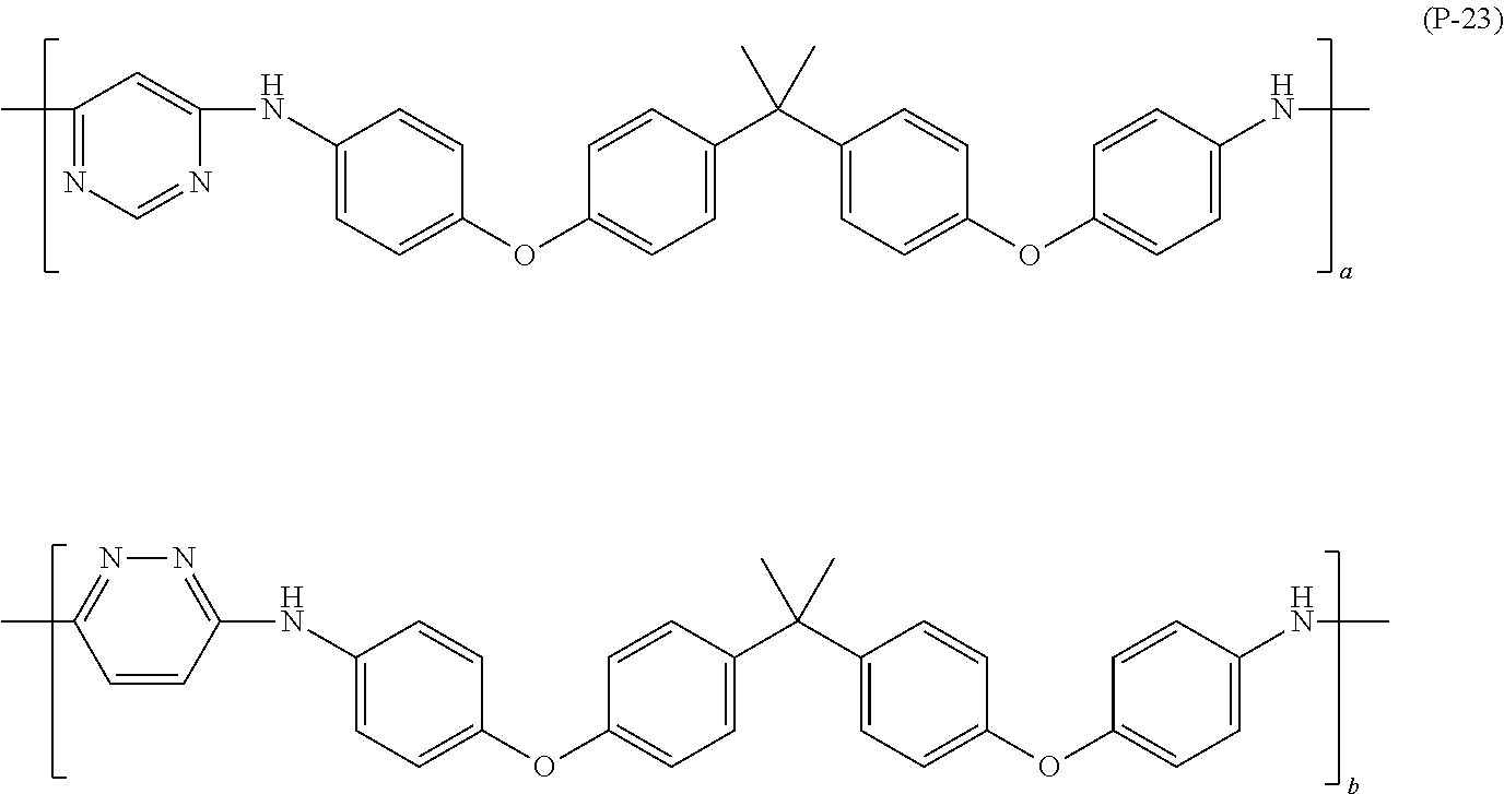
CC1=NC=NC(NC2=CC=C(OC3=CC=C(C(C4=CC=C(OC5=CC=C(NC)C=C5)C=C4)(C)C)C=C3)C=C2)=C1.C1(NC2=CC=C(OC3=CC=C(C(C4=CC=C(OC5=CC=C(NC)C=C5)C=C4)(C)C)C=C3)C=C2)=NN=C(C)C=C1
